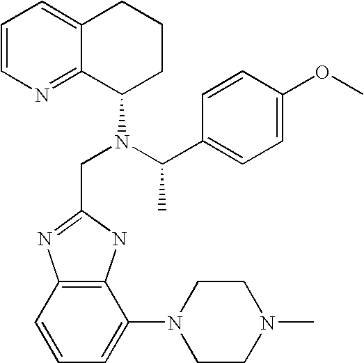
C1=CN=C2C(=C1)CCCC2N(CC1=NC2=C(N1)C(N1CCN(C)CC1)=CC=C2)C(C1=CC=C(OC)C=C1)C
